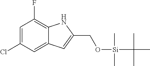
C1(Cl)=CC(F)=C2C(=C1)C=C(CO[Si](C)(C)C(C)(C)C)N2
